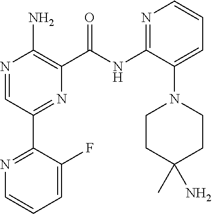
N1=C(NC(C2=C(N)N=CC(C3=NC=CC=C3F)=N2)=O)C(N2CCC(N)(C)CC2)=CC=C1
